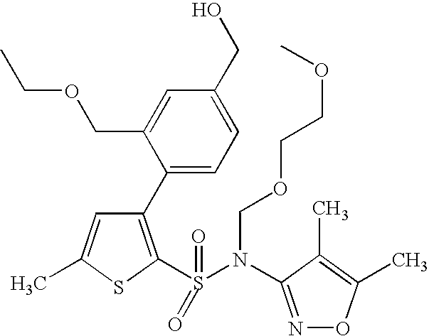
C1=C(C)SC(S(=O)(N(C2=NOC(C)=C2C)COCCOC)=O)=C1C1=CC=C(CO)C=C1COCC
